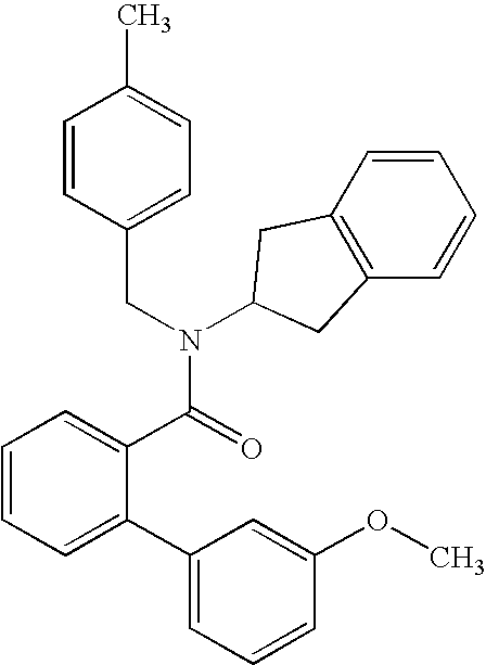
C1(CN(C(C2=CC=CC=C2C2=CC=CC(OC)=C2)=O)C2CC3=C(C=CC=C3)C2)=CC=C(C)C=C1
